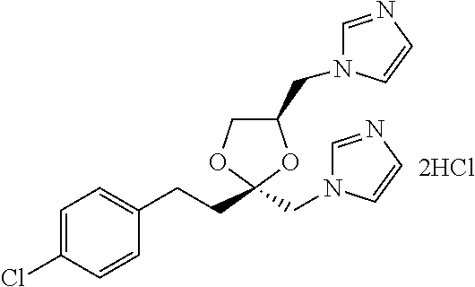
C1=C(Cl)C=CC(CCC2(CN3C=NC=C3)OC(CN3C=NC=C3)CO2)=C1.[2HCl]
